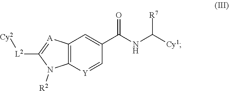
C12=C(N([R2])C([L2][Cy2])=[A]1)[Y]=CC(C(NC([Cy1])[R7])=O)=C2
